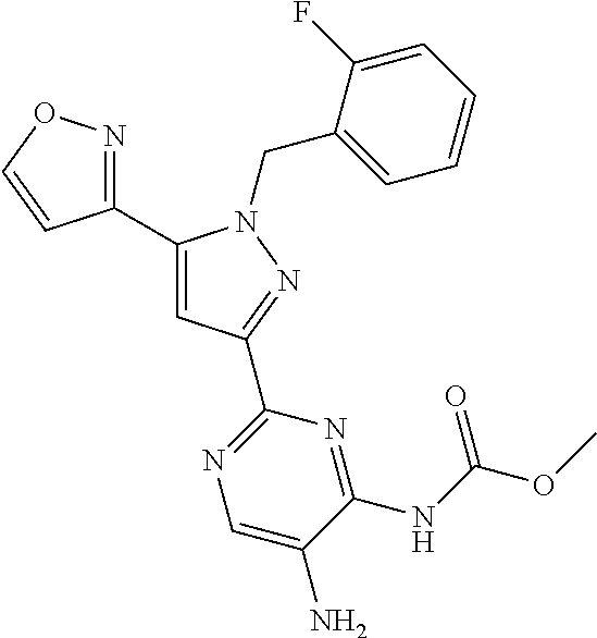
C1(C2=NOC=C2)=CC(C2=NC=C(N)C(NC(OC)=O)=N2)=NN1CC1=CC=CC=C1F
